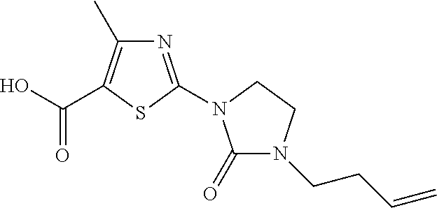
N1=C(N2C(=O)N(CCC=C)CC2)SC(C(O)=O)=C1C
